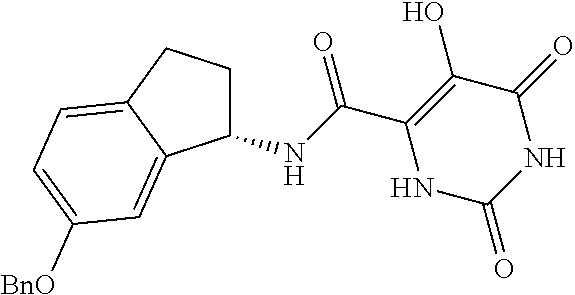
C(C1=C(O)C(=O)NC(=O)N1)(=O)NC1CCC2=CC=C([BnO])C=C12
